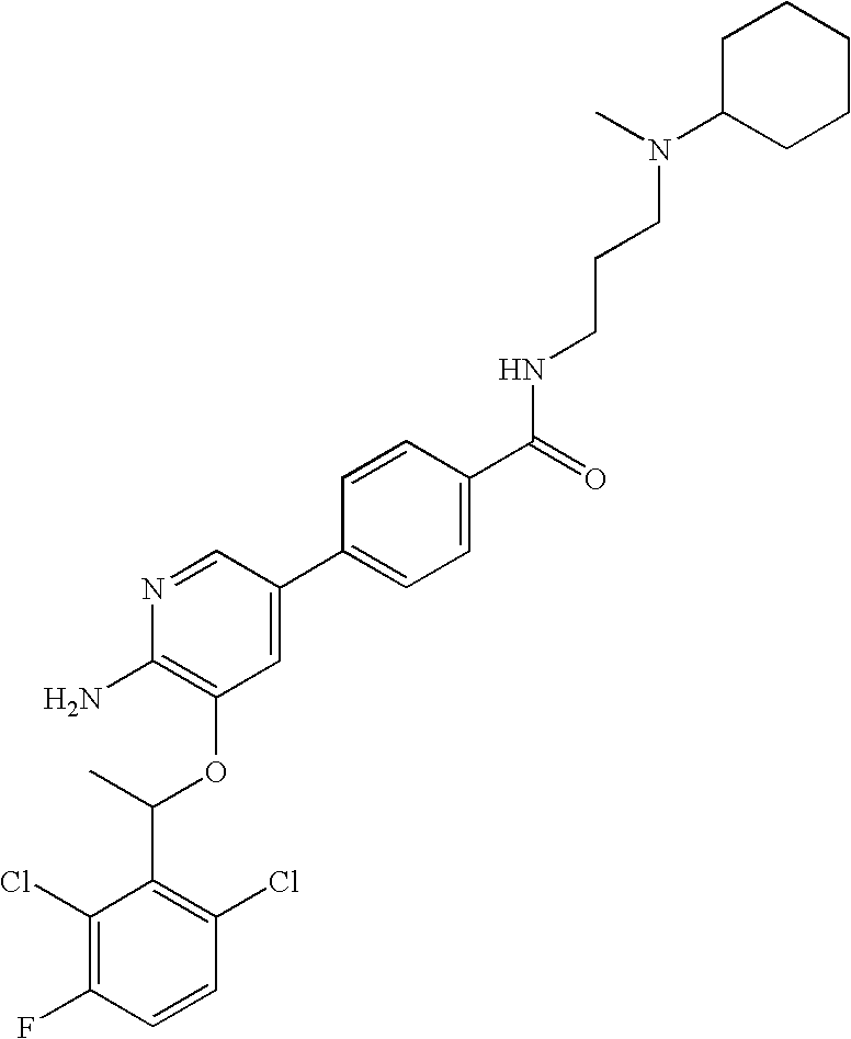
C1(Cl)=C(F)C=CC(Cl)=C1C(C)OC1=C(N)N=CC(C2=CC=C(C(=O)NCCCN(C3CCCCC3)C)C=C2)=C1
